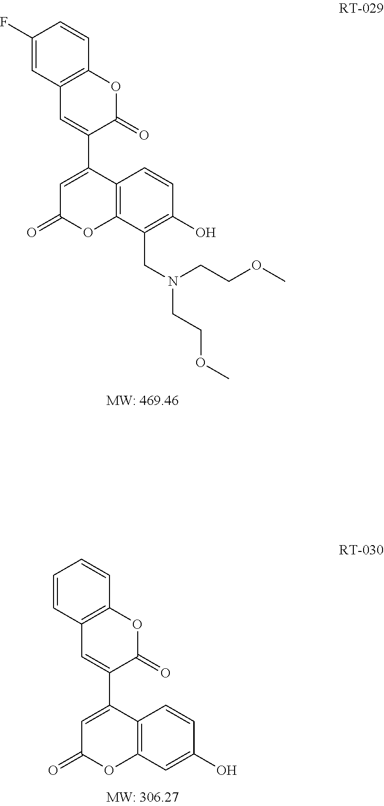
C1(F)=CC2=C(C=C1)OC(=O)C(C1=CC(=O)OC3=C1C=CC(O)=C3CN(CCOC)CCOC)=C2.C1=CC2=C(C=C1)OC(=O)C(C1=CC(=O)OC3=C1C=CC(O)=C3)=C2
